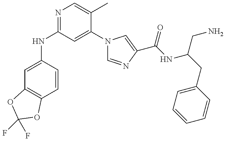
C1=C(NC2=NC=C(C)C(N3C=NC(C(NC(CC4=CC=CC=C4)CN)=O)=C3)=C2)C=CC2=C1OC(F)(F)O2
